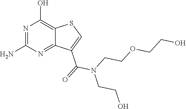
NC1=NC(O)=C2C(=N1)C(C(=O)N(CCO)CCOCCO)=CS2
